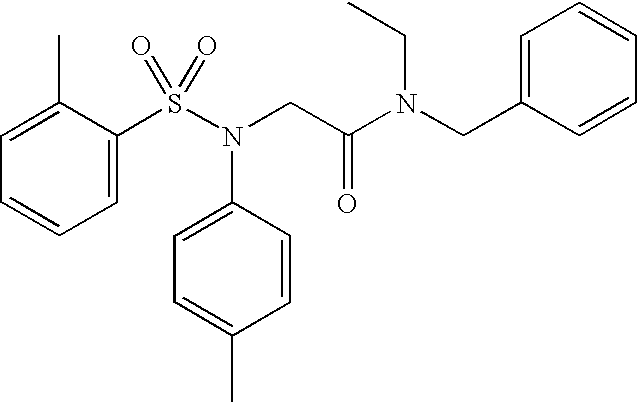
C1=C(S(N(CC(N(CC2=CC=CC=C2)CC)=O)C2=CC=C(C)C=C2)(=O)=O)C(C)=CC=C1
